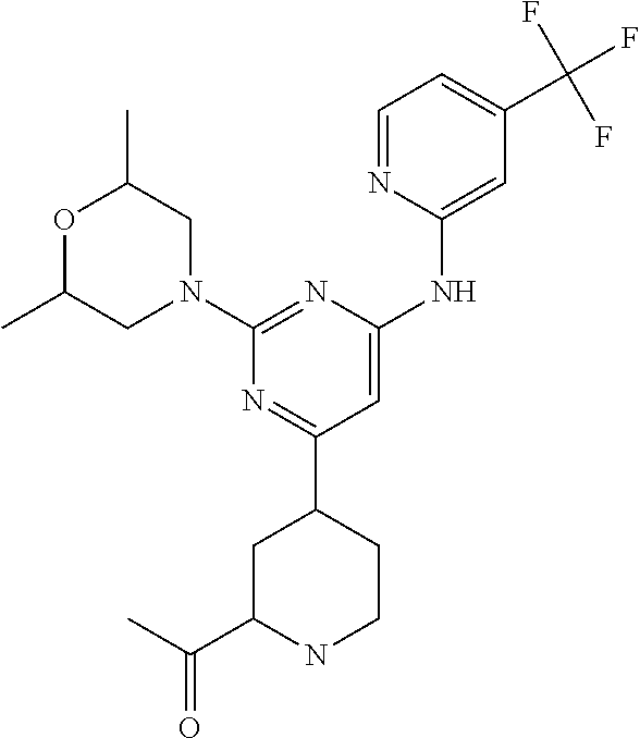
C1=NC(NC2=CC(C3CC(C(C)=O)NCC3)=NC(N3CC(C)OC(C)C3)=N2)=CC(C(F)(F)F)=C1
